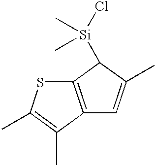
C12=C(C(C)=C(C)S1)C=C(C)C2[Si](Cl)(C)C
